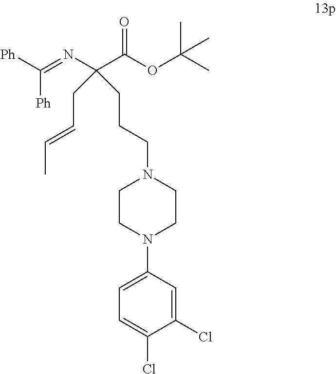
N(C(C(OC(C)(C)C)=O)(CCCN1CCN(C2=CC=C(Cl)C(Cl)=C2)CC1)CC=CC)=C([Ph])[Ph]
